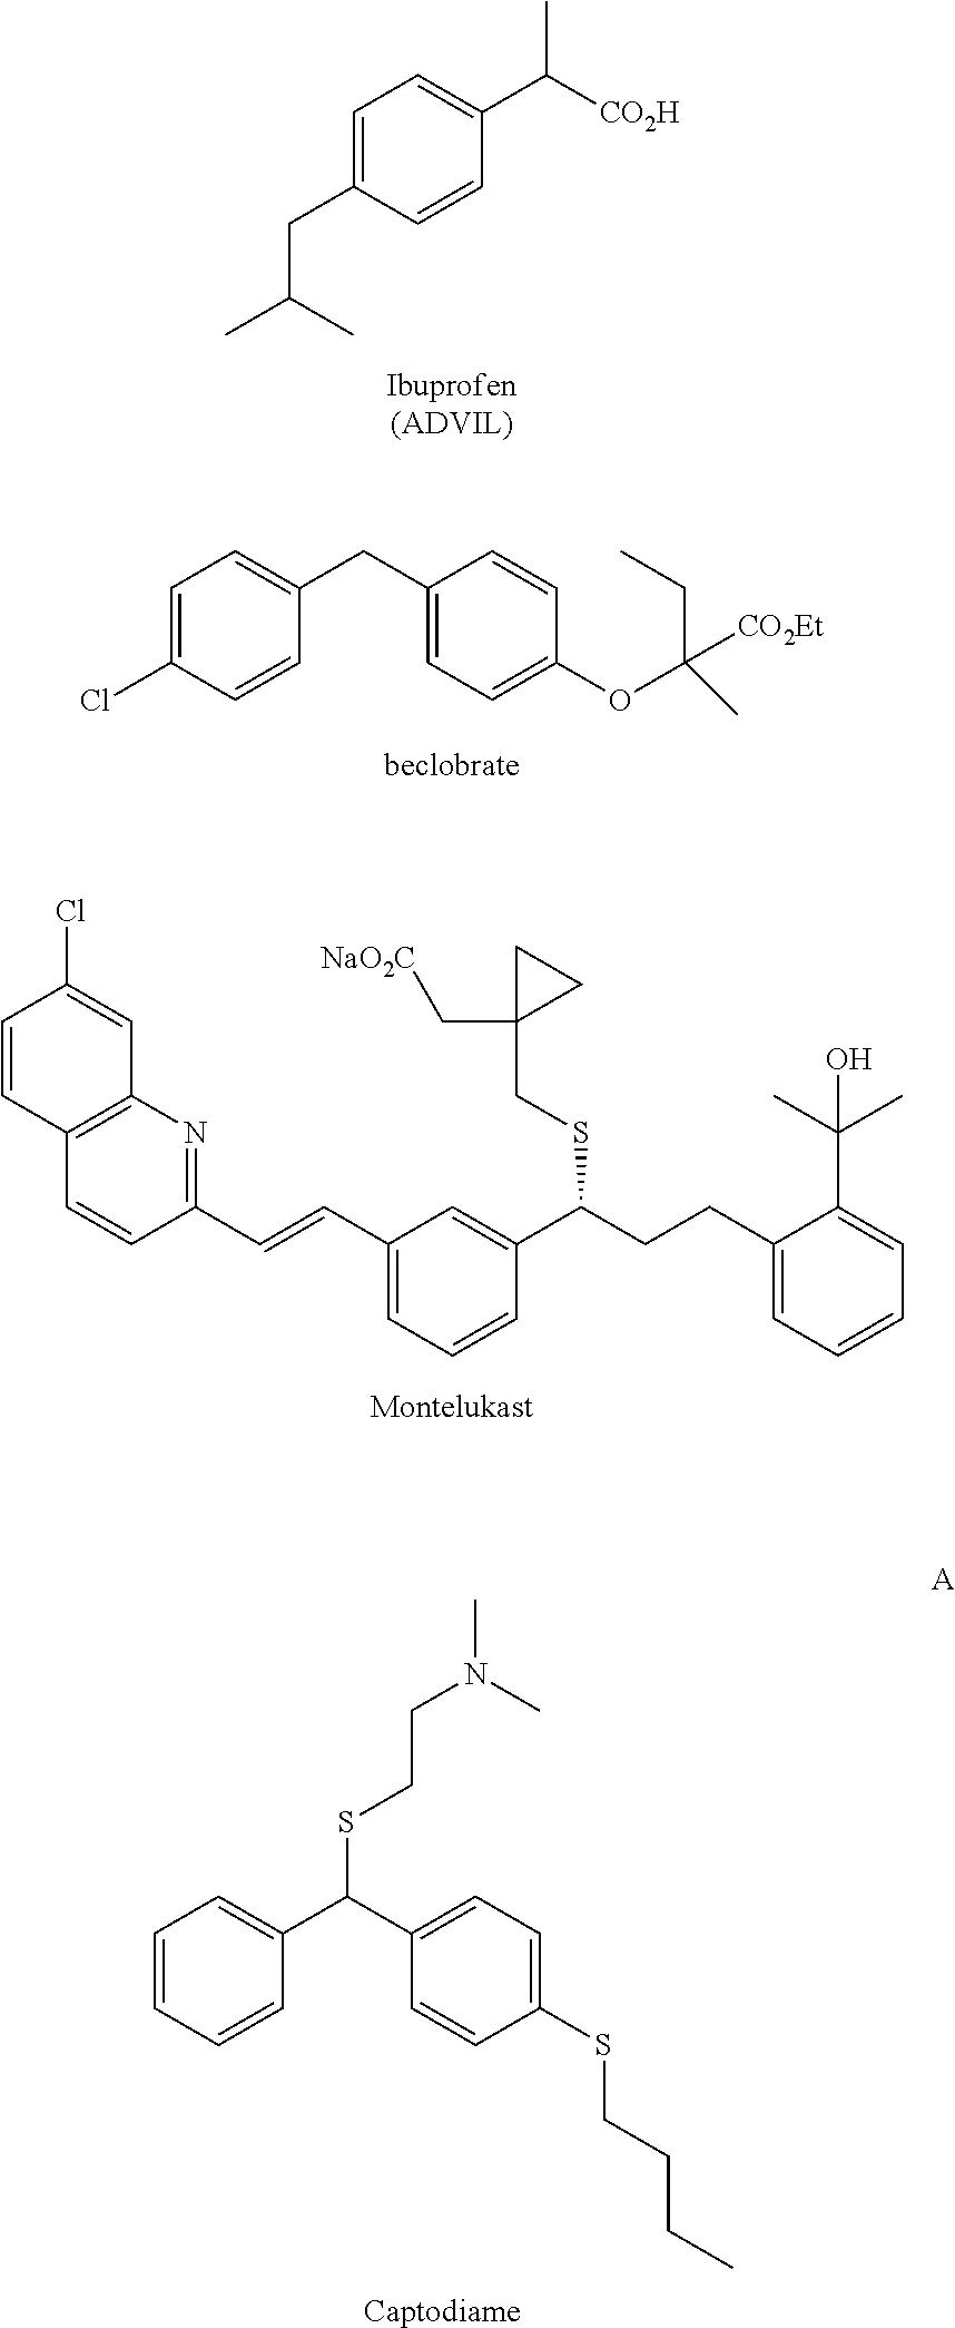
C1=C(CC(C)C)C=CC(C([CO2H])C)=C1.C1(C=CC2=NC3=C(C=C2)C=CC(Cl)=C3)=CC=CC(C(CCC2=CC=CC=C2C(C)(C)O)SCC2(C[NaO2C])CC2)=C1.C1=CC=CC(C(C2=CC=C(SCCCC)C=C2)SCCN(C)C)=C1.[Captodiame].C1=C(Cl)C=CC(CC2=CC=C(OC(C)(CC)[CO2Et])C=C2)=C1
